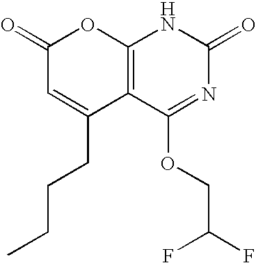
C12=C(C(OCC(F)F)=NC(=O)N1)C(CCCC)=CC(=O)O2
